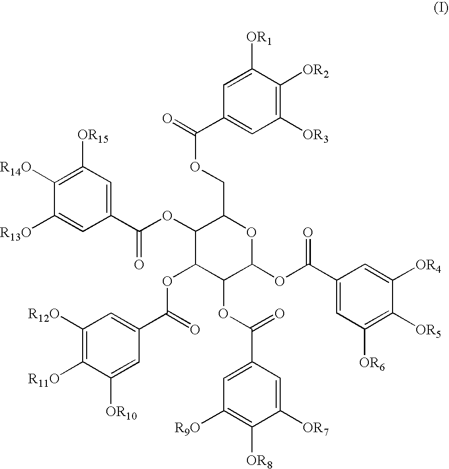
C1(C(OC2C(COC(=O)C3=CC([OR3])=C([OR2])C([OR1])=C3)OC(OC(C3=CC([OR6])=C([OR5])C([OR4])=C3)=O)C(OC(C3=CC([R9O])=C([OR8])C([OR7])=C3)=O)C2OC(C2=CC([R12O])=C([R11O])C([OR10])=C2)=O)=O)=CC([OR15])=C([R14O])C([R13O])=C1
